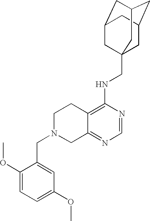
C12=C(NCC34CC5CC(CC(C3)C5)C4)N=CN=C1CN(CC1=CC(OC)=CC=C1OC)CC2
